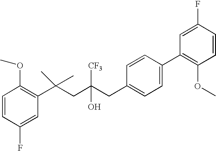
C1(F)=CC(C(CC(CC2=CC=C(C3=C(OC)C=CC(F)=C3)C=C2)(O)[CF3])(C)C)=C(OC)C=C1
